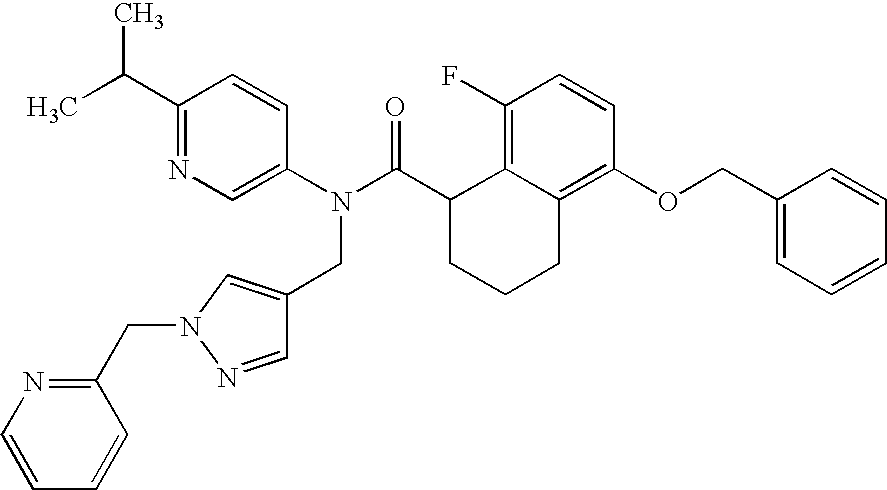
C1(C(C)C)=NC=C(N(C(C2CCCC3=C(OCC4=CC=CC=C4)C=CC(F)=C23)=O)CC2=CN(CC3=NC=CC=C3)N=C2)C=C1
